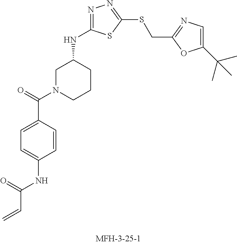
C=CC(NC1=CC=C(C(=O)N2CCCC(NC3=NN=C(SCC4=NC=C(C(C)(C)C)O4)S3)C2)C=C1)=O
